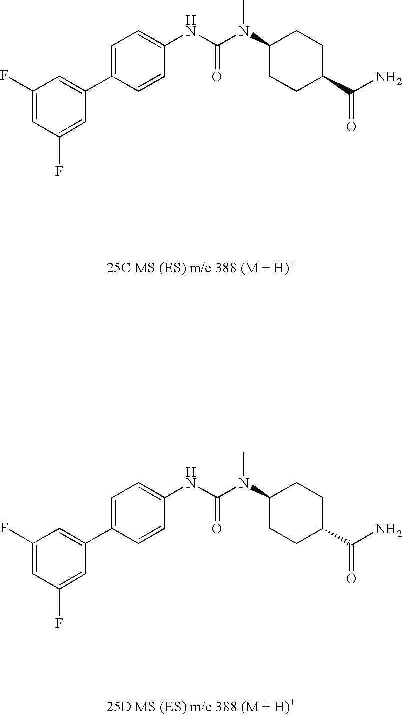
C1=C(F)C=C(C2=CC=C(NC(=O)N(C)C3CCC(C(=O)N)CC3)C=C2)C=C1F.C1=C(F)C=C(C2=CC=C(NC(=O)N(C)C3CCC(C(=O)N)CC3)C=C2)C=C1F
